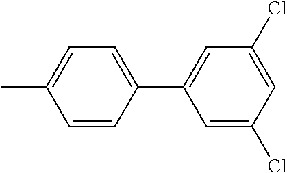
C1=C(C)C=CC(C2=CC(Cl)=CC(Cl)=C2)=C1
